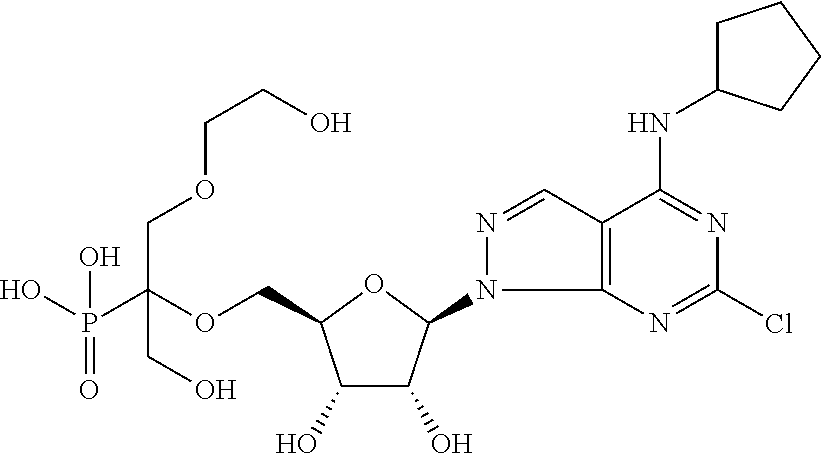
OP(C(OCC1C(O)C(O)C(N2C3=C(C=N2)C(NC2CCCC2)=NC(Cl)=N3)O1)(COCCO)CO)(=O)O
